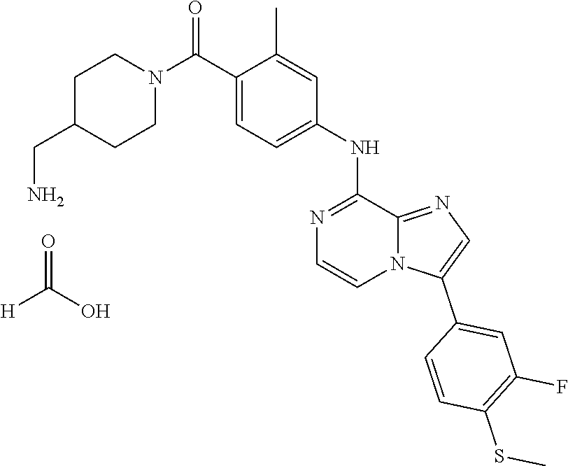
C1(C)=CC(NC2=NC=CN3C2=NC=C3C2=CC(F)=C(SC)C=C2)=CC=C1C(N1CCC(CN)CC1)=O.[H]C(O)=O
